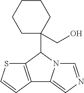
C12=C(C=CS1)C1=CN=CN1C2C1(CO)CCCCC1
